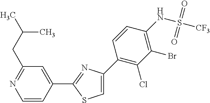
C1=C(C2=C(Cl)C(Br)=C(NS(=O)(=O)[CF3])C=C2)N=C(C2=CC(CC(C)C)=NC=C2)S1
